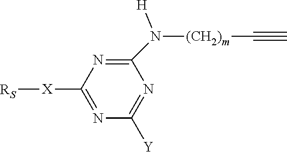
C1(N([(CH2)m]C#C)[H])=NC([X][RS])=NC([Y])=N1
